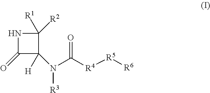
N1C(=O)C([H])(N(C([R4][R5][R6])=O)[R3])C1([R1])[R2]
